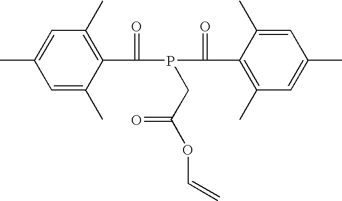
C1=C(C)C(C(=O)P(C(C2=C(C)C=C(C)C=C2C)=O)CC(OC=C)=O)=C(C)C=C1C
